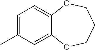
C1=C(C)C=C2C(=C1)OCCCO2
